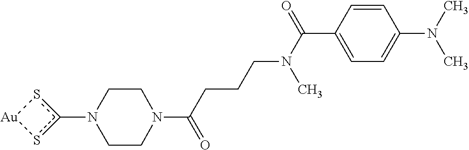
c1(N2CCN(C(CCCN(C(=O)C3=CC=C(N(C)C)C=C3)C)=O)CC2)s[Au]s1
